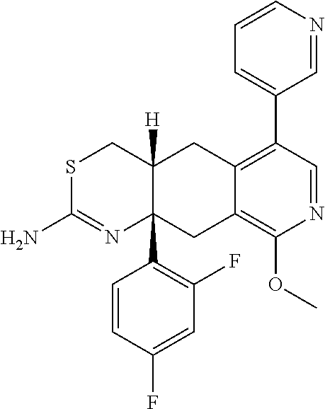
S1C(N)=NC2(C3=C(F)C=C(F)C=C3)C([H])(C1)CC1=C(C3=CC=CN=C3)C=NC(OC)=C1C2
